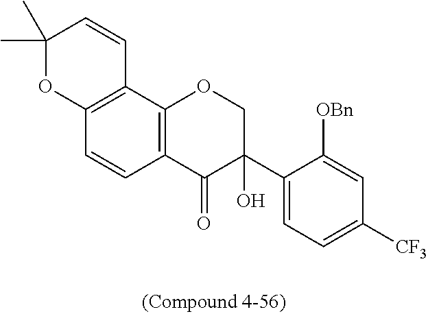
C1(C)(C)OC2=C(C=C1)C1=C(C=C2)C(=O)C(C2=CC=C([CF3])C=C2[OBn])(O)CO1
